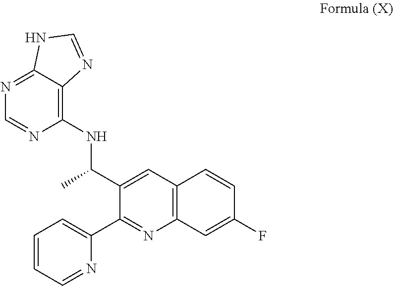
N1=C2C(=C(NC(C3=CC4=C(N=C3C3=CC=CC=N3)C=C(F)C=C4)C)N=C1)N=CN2
